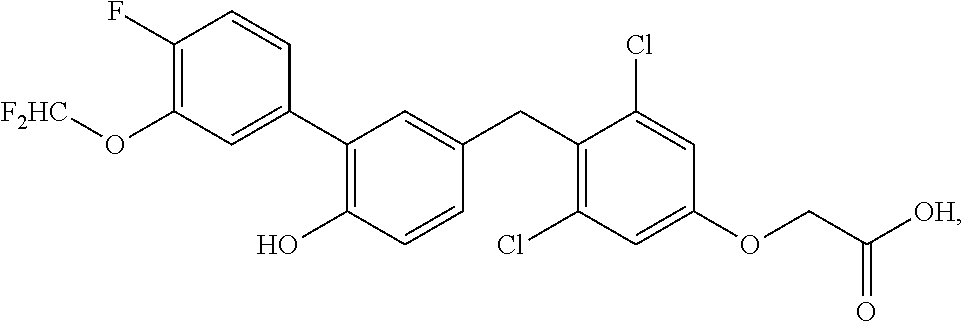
C1(C2=C(O)C=CC(CC3=C(Cl)C=C(OCC([OH])=O)C=C3Cl)=C2)=CC(O[F2HC])=C(F)C=C1
